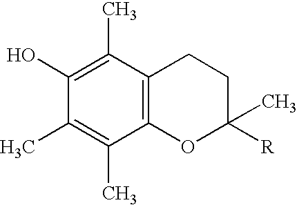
C1(O)=C(C)C2=C(C(C)=C1C)OC([R])(C)CC2
